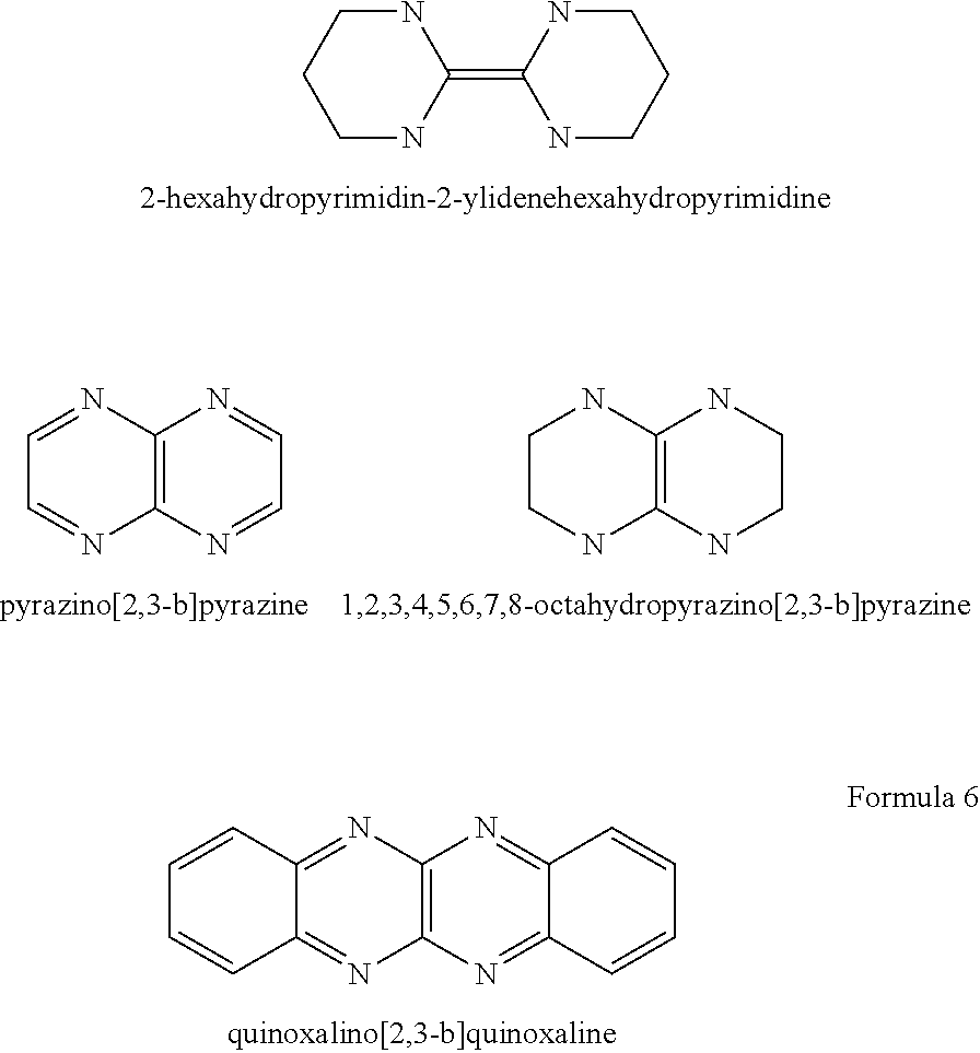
C1(=C2NCCCN2)NCCCN1.C12=C(N=C3C(=N1)C=CC=C3)N=C1C(=N2)C=CC=C1.C12=C(N=CC=N1)N=CC=N2.C12=C(NCCN1)NCCN2
